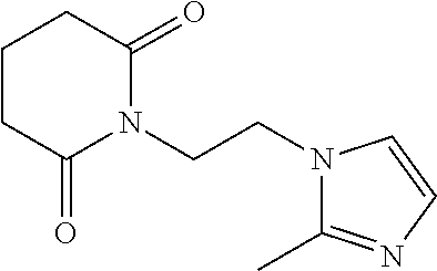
C(CN1C(=O)CCCC1=O)N1C=CN=C1C
